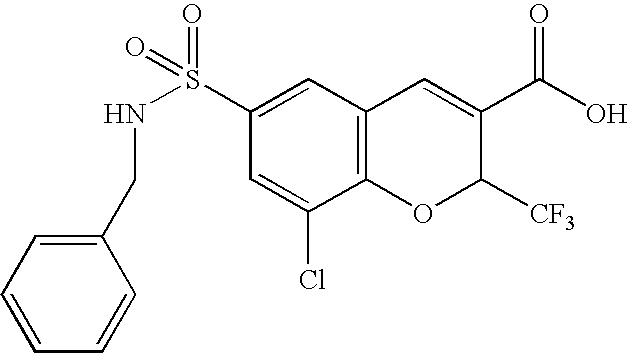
C1(S(NCC2=CC=CC=C2)(=O)=O)=CC2=C(C(Cl)=C1)OC([CF3])C(C(O)=O)=C2
